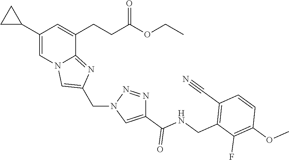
C1(C2CC2)=CN2C(=NC(CN3C=C(C(NCC4=C(C#N)C=CC(OC)=C4F)=O)N=N3)=C2)C(CCC(OCC)=O)=C1
